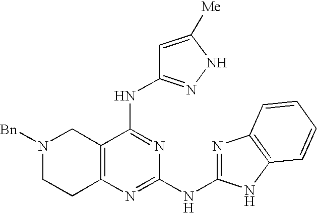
N1([Bn])CCC2=C(C1)C(NC1=NNC([Me])=C1)=NC(NC1=NC3=C(N1)C=CC=C3)=N2
